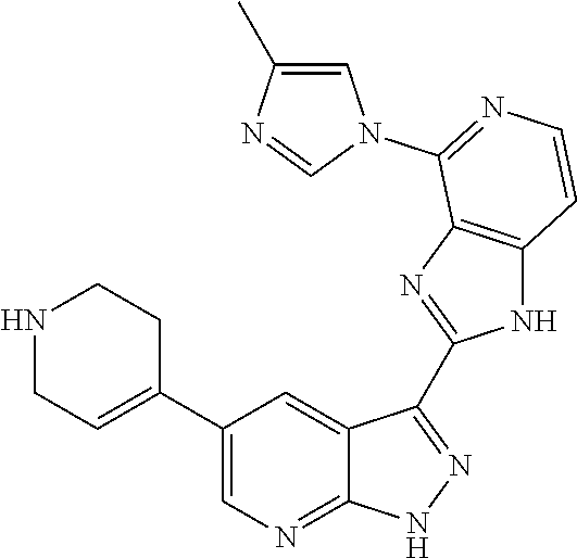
N1CC=C(C2=CN=C3C(=C2)C(C2=NC4=C(N2)C=CN=C4N2C=C(C)N=C2)=N[N H]3)CC1
